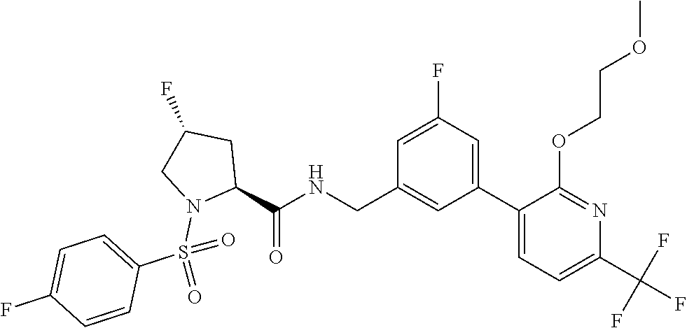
C(C1=CC(C2=CC=C(C(F)(F)F)N=C2OCCOC)=CC(F)=C1)NC(C1CC(F)CN1S(=O)(C1=CC=C(F)C=C1)=O)=O
